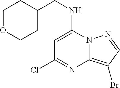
C1OCCC(CNC2=CC(Cl)=NC3=C(Br)C=NN23)C1
